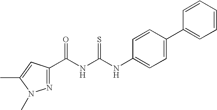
N(C(=S)NC(=O)C1=NN(C)C(C)=C1)C1=CC=C(C2=CC=CC=C2)C=C1
